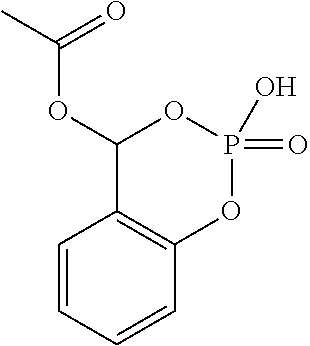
C1=CC=CC2=C1C(OC(C)=O)OP(=O)(O)O2
